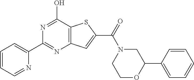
C1=CC=NC(C2=NC3=C(C(O)=N2)SC(C(=O)N2CCOC(C4=CC=CC=C4)C2)=C3)=C1
